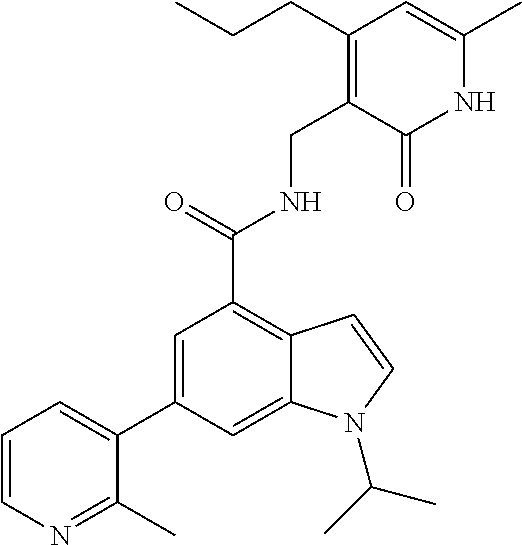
C1(C2=CC(C(=O)NCC3=C(CCC)C=C(C)NC3=O)=C3C(=C2)N(C(C)C)C=C3)=CC=CN=C1C
